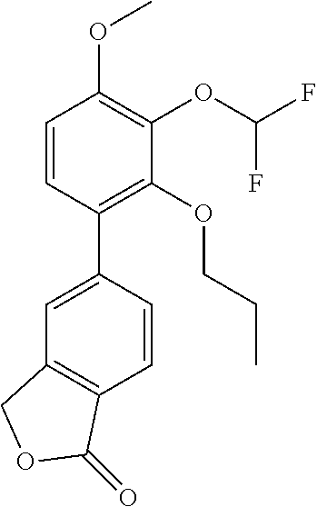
C1=CC(C2=CC3=C(C=C2)C(=O)OC3)=C(OCCC)C(OC(F)F)=C1OC
